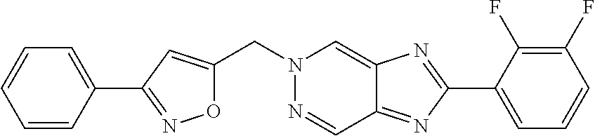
C(N1N=CC2=NC(C3=CC=CC(F)=C3F)=NC2=C1)C1=CC(C2=CC=CC=C2)=NO1
